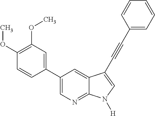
C1(C2=CC(OC)=C(OC)C=C2)=CN=C2C(=C1)C(C#CC1=CC=CC=C1)=CN2[H]
